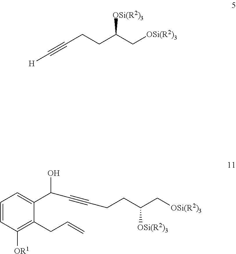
[OSi(R2)3]C(C[OSi(R2)3])CCC#C[H].C1=CC([OR1])=C(CC=C)C(C(C#CCCC([OSi(R2)3])C[OSi(R2)3])O)=C1
